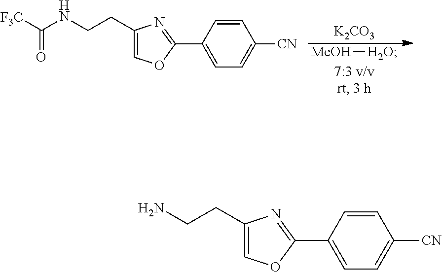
[MeOH][H2O].[K2CO3].C1(CCNC([F3C])=O)=COC(C2=CC=C([CN])C=C2)=N1.C1(CCN)=COC(C2=CC=C([CN])C=C2)=N1
